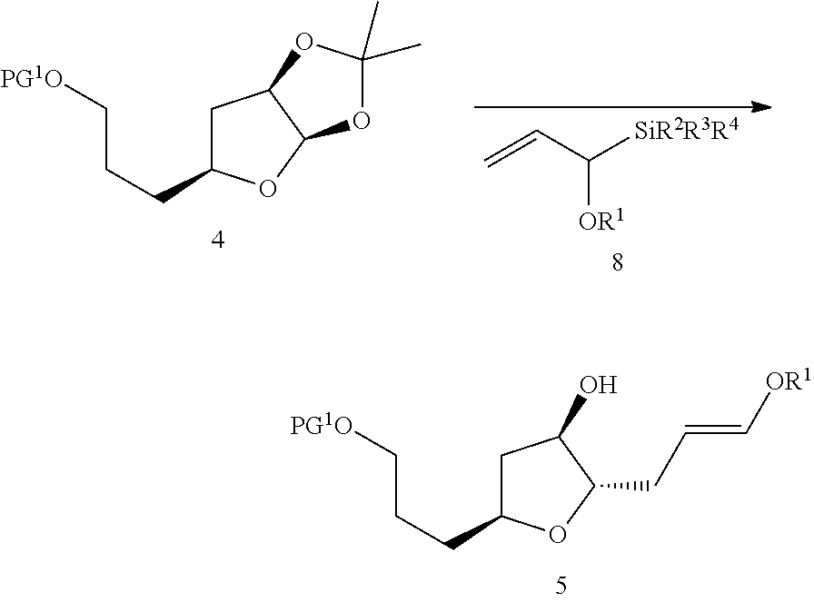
C1C(CCC[PG1O])OC(CC=C[OR1])C1O.C1C(CCC[PG1O])OC2C1OC(C)(C)O2.C=CC([SiR2R3R4])[OR1]
